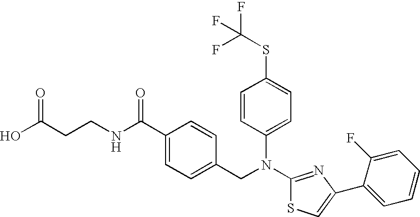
N(C1=NC(C2=CC=CC=C2F)=CS1)(CC1=CC=C(C(NCCC(O)=O)=O)C=C1)C1=CC=C(SC(F)(F)F)C=C1
